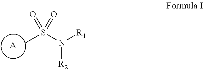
CS(N([R1])[R2])(=O)=O.[A]
